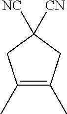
C1(C)=C(C)CC([NC])([CN])C1
